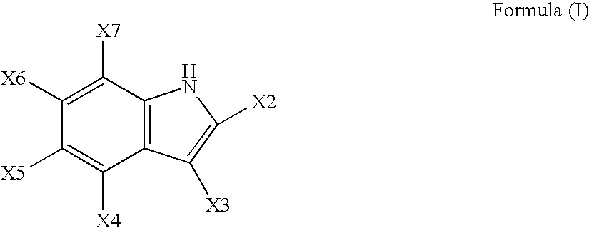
C1([X4])=C([X5])C([X6])=C([X7])C2=C1C([X3])=C([X2])N2
